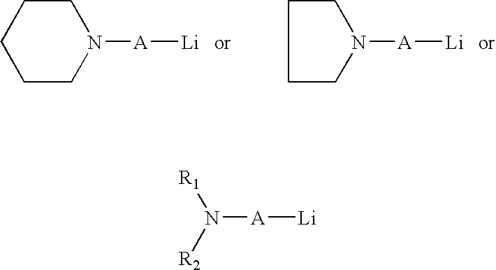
C1CN([A][Li])CCC1.C1CN([A][Li])CC1.[R2]N([R1])[A][Li]
